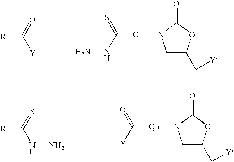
[R]C(=O)[Y].NNC(=S)[Qn]N1CC(C[Y])OC1=O.[R]C(=S)NN.[Y]C(=O)[Qn]N1CC(C[Y])OC1=O
